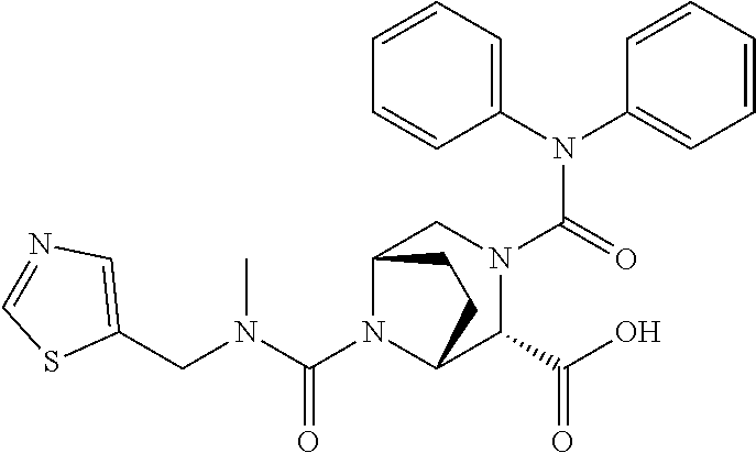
C1(CN(C(=O)N2C3C(C(=O)O)N(C(N(C4=CC=CC=C4)C4=CC=CC=C4)=O)CC2CC3)C)=CN=CS1
